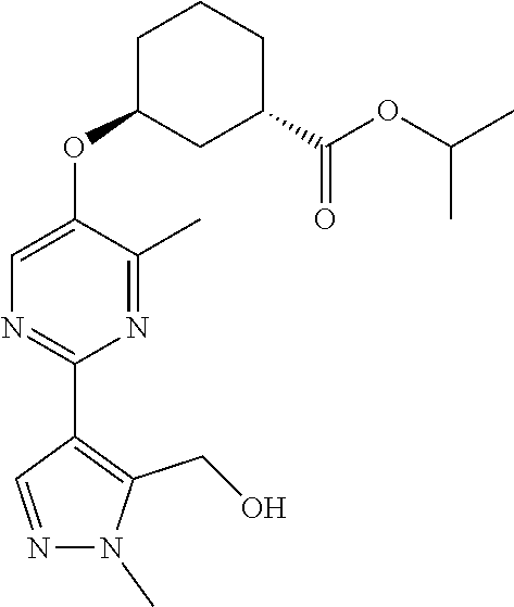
N1=CC(C2=NC=C(OC3CCCC(C(OC(C)C)=O)C3)C(C)=N2)=C(CO)N1C
